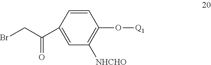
C1=CC(C(CBr)=O)=CC([NHCHO])=C1O[Q1]
